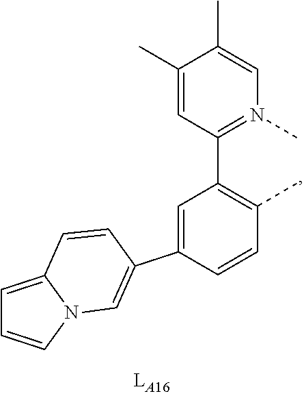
C1(C)=CC(C2=C(C)C=CC(C3=CN4C(=CC=C4)C=C3)=C2)=N(C)C=C1C
